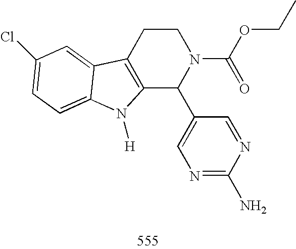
C12=C(CCN(C(OCC)=O)C1C1=CN=C(N)N=C1)C1=CC(Cl)=CC=C1N2[H]
